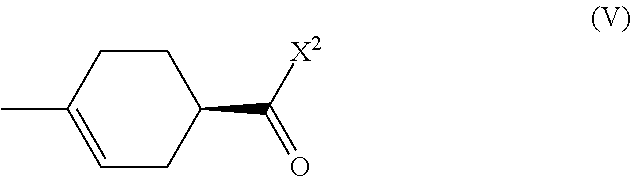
CC1=CCC(C([X2])=O)CC1
